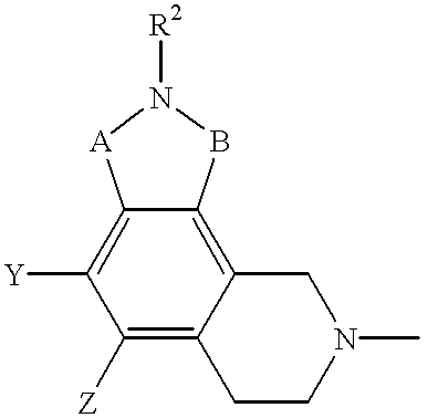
C12=C([Y])C([Z])=C3C(=C1BN([R2])[A]2)CN(C)CC3
